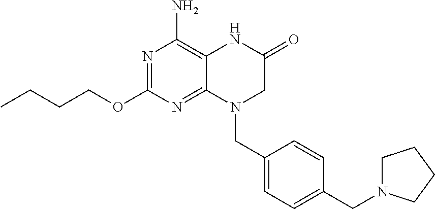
N1=C(OCCCC)N=C2C(=C1N)NC(=O)CN2CC1=CC=C(CN2CCCC2)C=C1
